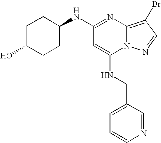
N(C1=NC2=C(Br)C=NN2C(NCC2=CC=CN=C2)=C1)C1CCC(O)CC1
